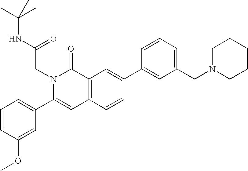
C1=CC(OC)=CC(C2=CC3=C(C(=O)N2CC(=O)NC(C)(C)C)C=C(C2=CC(CN4CCCCC4)=CC=C2)C=C3)=C1
